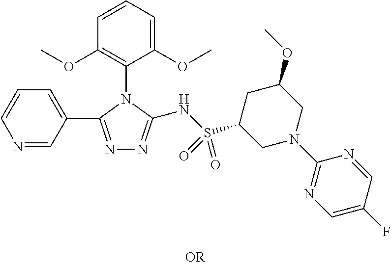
N1=CC(C2=NN=C(NS(C3CN(C4=NC=C(F)C=N4)CC(OC)C3)(=O)=O)N2C2=C(OC)C=CC=C2OC)=CC=C1
